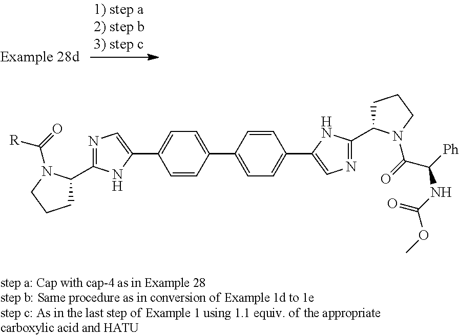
C1=CC(C2=CC=C(C3=CN=C(C4CCCN4C(=O)C([Ph])NC(OC)=O)N3)C=C2)=CC=C1C1=CN=C(C2CCCN2C(=O)[R])N1
